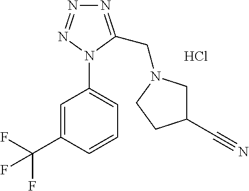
C1=C(C(F)(F)F)C=CC=C1N1C(CN2CC(C#N)CC2)=NN=N1.Cl
